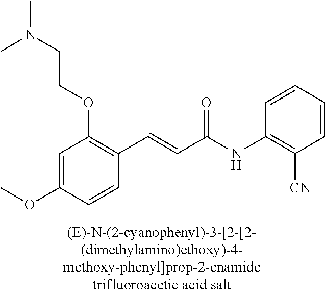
C1=C(OC)C=CC(C=CC(NC2=C([CN])C=CC=C2)=O)=C1OCCN(C)C
